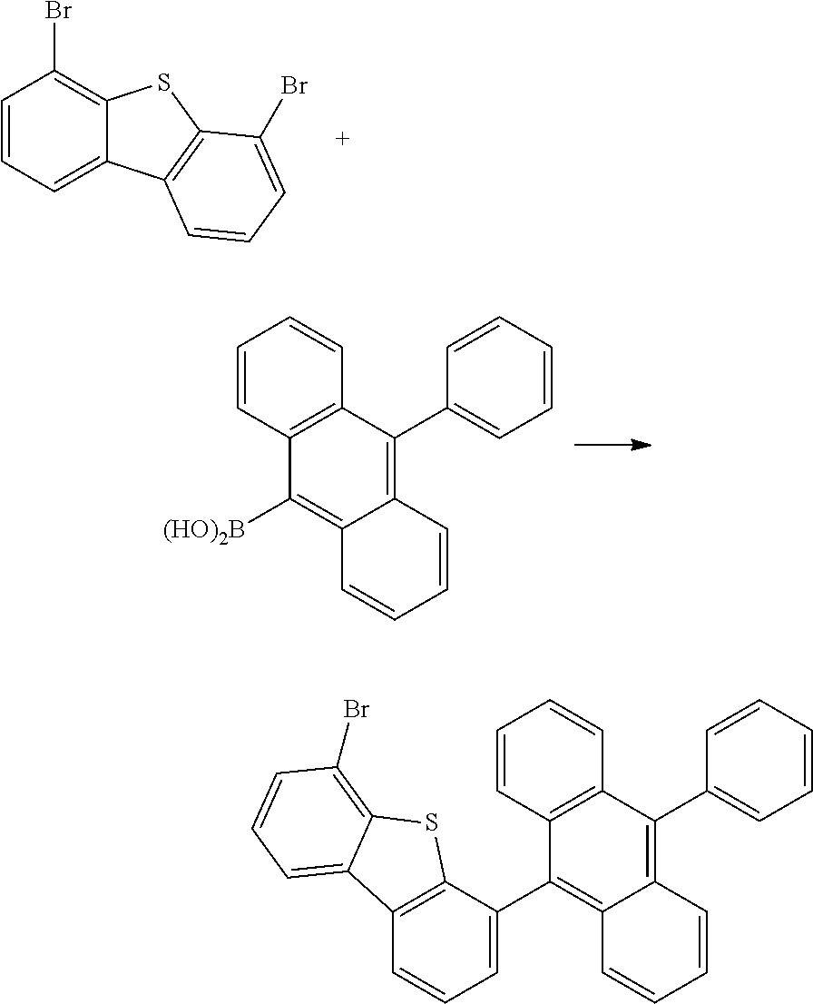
C1=CC=C2C(=C1Br)SC1=C2C=CC=C1Br.C1=CC2=C(C=C1)C(C1=CC=CC=C1)=C1C(=C2[(HO)2B])C=CC=C1.C1=CC2=C(C=C1)C(C1=CC=CC=C1)=C1C(=C2C2=CC=CC3=C2SC2=C(Br)C=CC=C32)C=CC=C1
